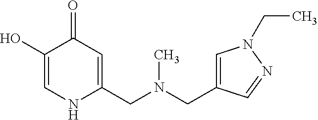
C1(O)=CNC(CN(CC2=CN(CC)N=C2)C)=CC1=O
